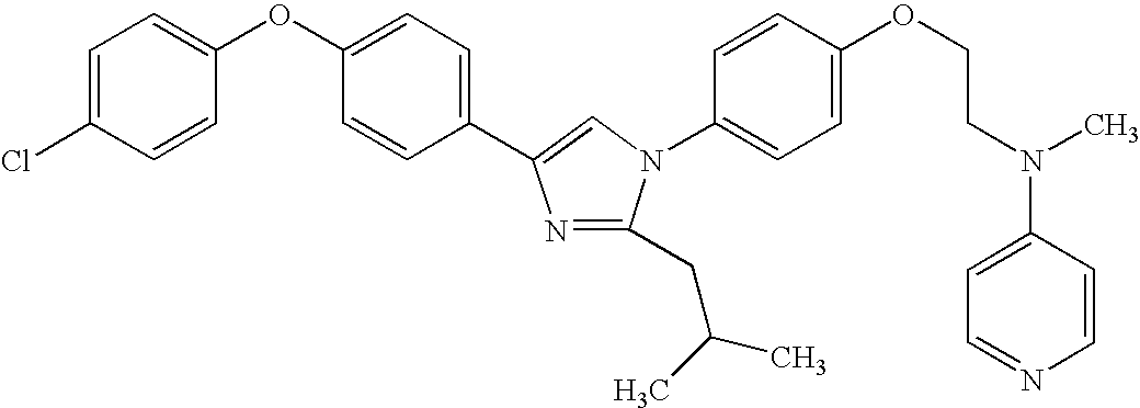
C1=C(Cl)C=CC(OC2=CC=C(C3=CN(C4=CC=C(OCCN(C)C5=CC=NC=C5)C=C4)C(CC(C)C)=N3)C=C2)=C1
